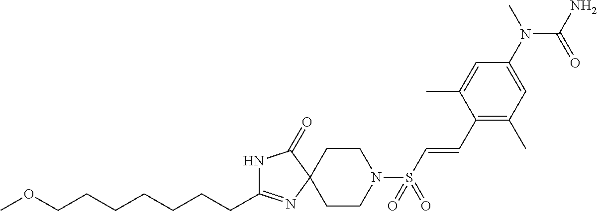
C(C1=NC2(C(=O)N1)CCN(S(C=CC1=C(C)C=C(N(C)C(N)=O)C=C1C)(=O)=O)CC2)CCCCCCOC
